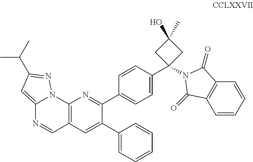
C12=CC(C(C)C)=NN1C1=C(C=N2)C=C(C2=CC=CC=C2)C(C2=CC=C(C3(N4C(=O)C5=C(C=CC=C5)C4=O)CC(O)(C)C3)C=C2)=N1
